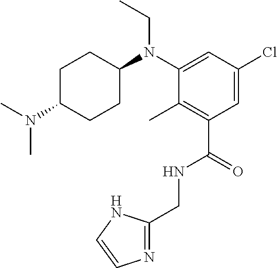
C1(CNC(C2=C(C)C(N(CC)C3CCC(N(C)C)CC3)=CC(Cl)=C2)=O)=NC=CN1
